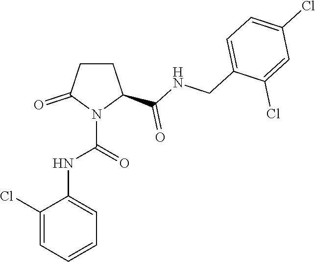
C1CC(C(NCC2=CC=C(Cl)C=C2Cl)=O)N(C(=O)NC2=CC=CC=C2Cl)C1=O
